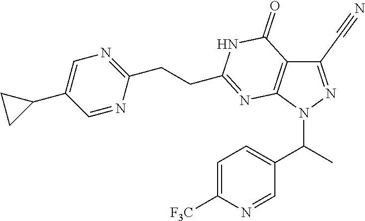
C1=C([F3C])N=CC(C(C)N2N=C(C#N)C3=C2N=C(CCC2=NC=C(C4CC4)C=N2)NC3=O)=C1
